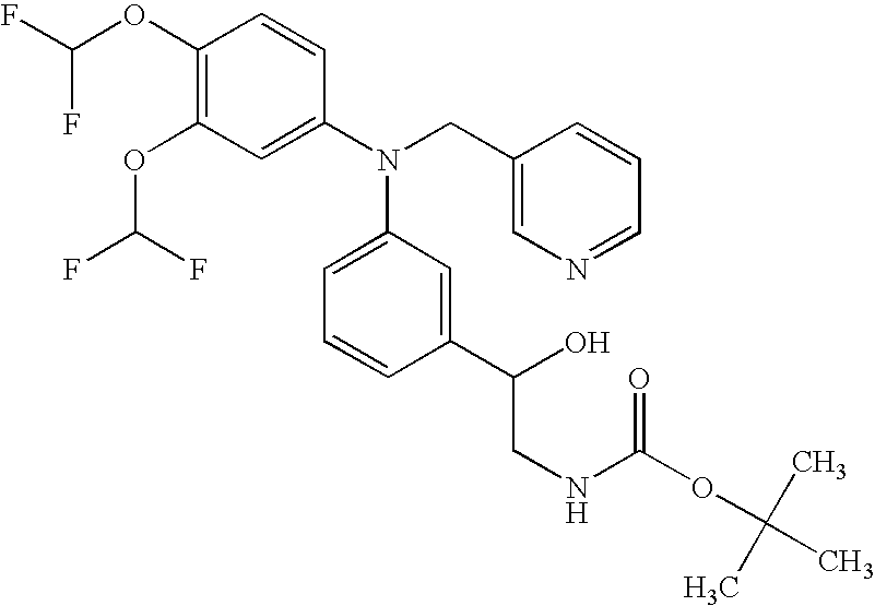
C1(OC(F)F)=C(OC(F)F)C=C(N(CC2=CN=CC=C2)C2=CC=CC(C(O)CNC(OC(C)(C)C)=O)=C2)C=C1
